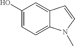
OC1=CC=C2C(=C1)C=CN2C
